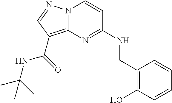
C1(CNC2=NC3=C(C(NC(C)(C)C)=O)C=NN3C=C2)=C(O)C=CC=C1
